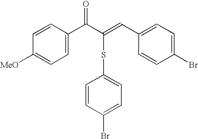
C1=C(C(C(=CC2=CC=C(Br)C=C2)SC2=CC=C(Br)C=C2)=O)C=CC([MeO])=C1
